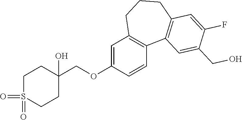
C1=C(OCC2(O)CCS(=O)(=O)CC2)C=CC2=C1CCCC1=C2C=C(CO)C(F)=C1
